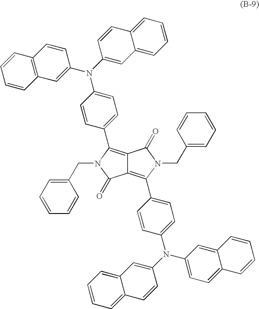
C12=C(C3=CC=C(N(C4=CC5=CC=CC=C5C=C4)C4=CC=C5C(=C4)C=CC=C5)C=C3)N(CC3=CC=CC=C3)C(=O)C1=C(C1=CC=C(N(C3=CC4=CC=CC=C4C=C3)C3=CC4=C(C=C3)C=CC=C4)C=C1)N(CC1=CC=CC=C1)C2=O
